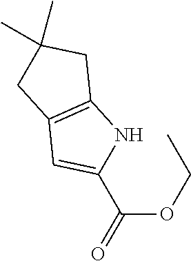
C(OCC)(C1=CC2=C(N1)CC(C)(C)C2)=O
